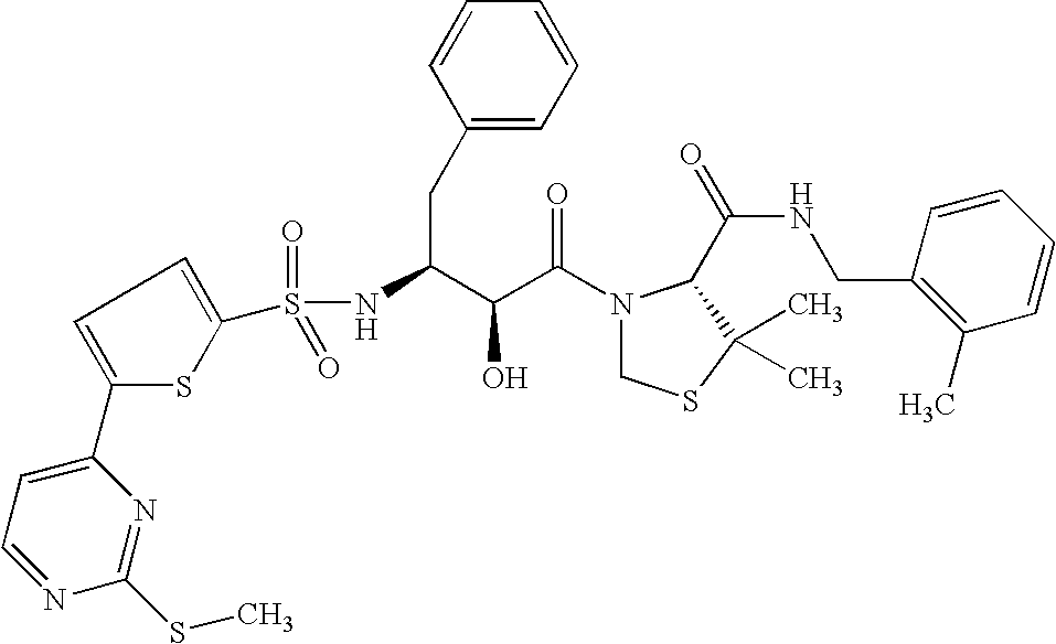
N(C(CC1=CC=CC=C1)C(C(N1CSC(C)(C)C1C(NCC1=C(C)C=CC=C1)=O)=O)O)S(=O)(=O)C1=CC=C(C2=CC=NC(SC)=N2)S1
